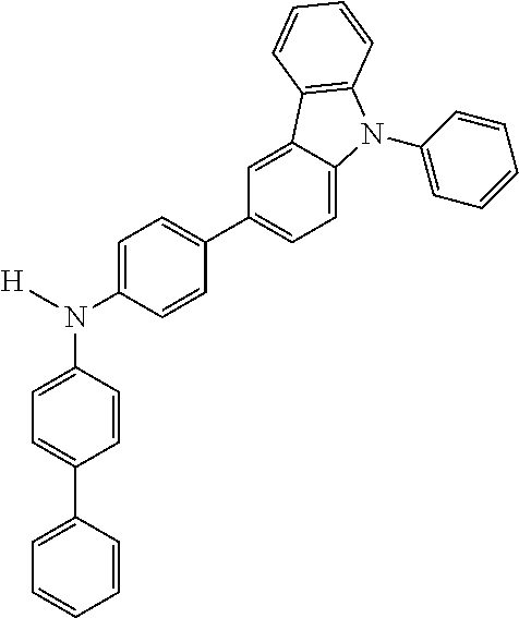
C1=C(N([H])C2=CC=C(C3=CC=C4C(=C3)C3=C(N4C4=CC=CC=C4)C=CC=C3)C=C2)C=CC(C2=CC=CC=C2)=C1
